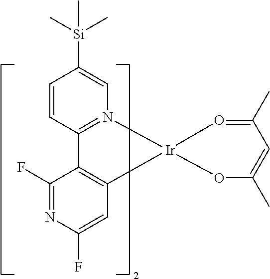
C1=CC2=N(C=C1[Si](C)(C)C)[Ir]1(C3=C2C(F)=NC(F)=C3)O=C(C)C=C(C)O1
